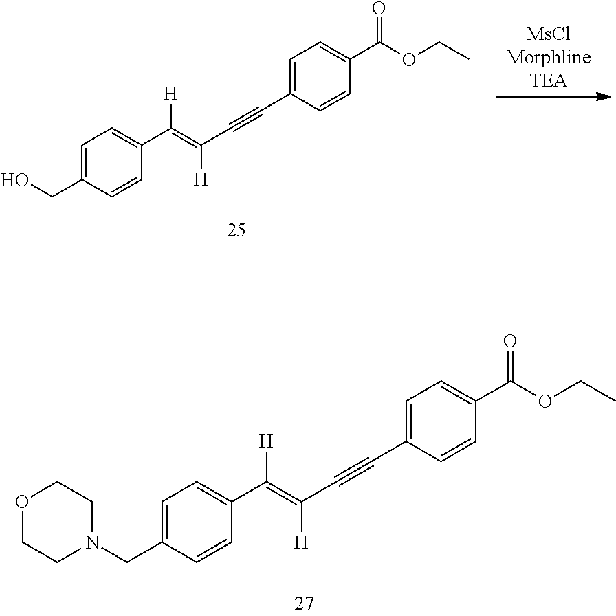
[MsClMorphlineTEA].C1=C(CO)C=CC(C([H])=C(C#CC2=CC=C(C(OCC)=O)C=C2)[H])=C1.C1=C(CN2CCOCC2)C=CC(C([H])=C(C#CC2=CC=C(C(OCC)=O)C=C2)[H])=C1
